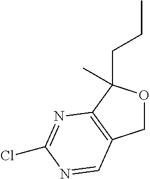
C1OC(CCC)(C)C2=C1C=NC(Cl)=N2
